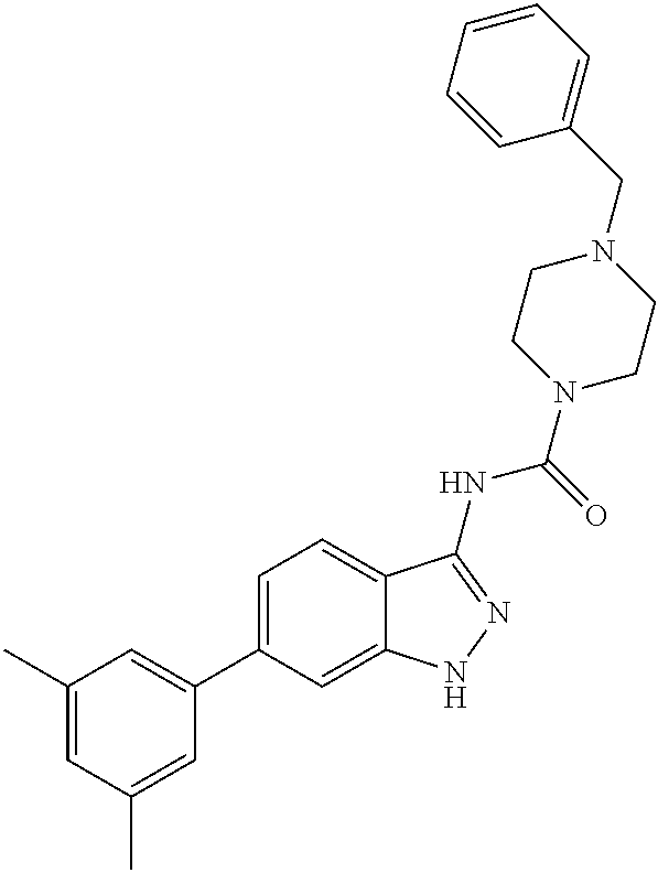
C1(C)=CC(C)=CC(C2=CC=C3C(=C2)NN=C3NC(=O)N2CCN(CC3=CC=CC=C3)CC2)=C1
